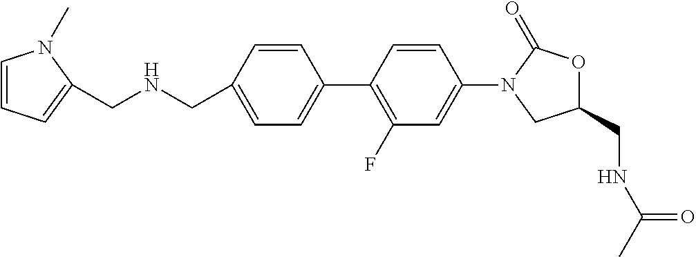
C1(CNCC2=CC=CN2C)=CC=C(C2=C(F)C=C(N3C(=O)OC(CNC(C)=O)C3)C=C2)C=C1
